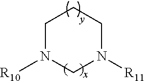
C1N([R10])CN([R11])CC1
